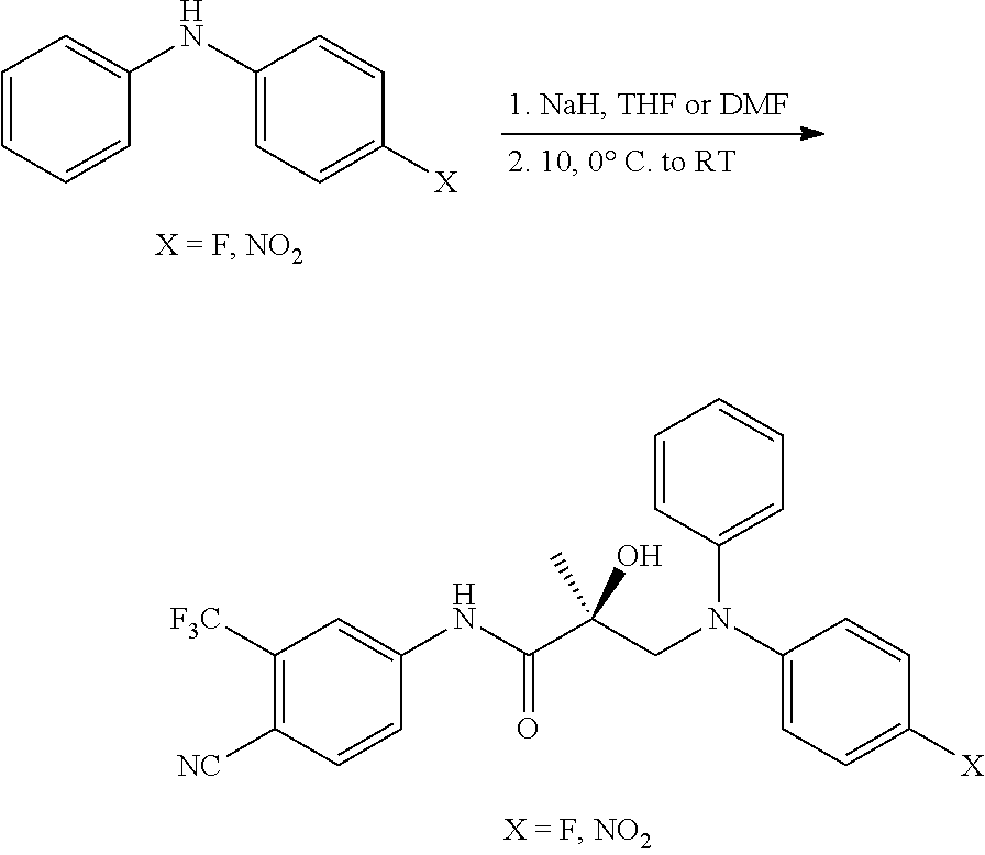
C1([F3C])=C([NC])C=CC(NC(C(CN(C2=CC=C([X])C=C2)C2=CC=CC=C2)(C)O)=O)=C1.C1=CC=CC(NC2=CC=C([X])C=C2)=C1
